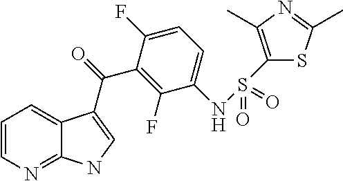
C1=CN=C2C(=C1)C(C(=O)C1=C(F)C(NS(C3=C(C)N=C(C)S3)(=O)=O)=CC=C1F)=CN2
